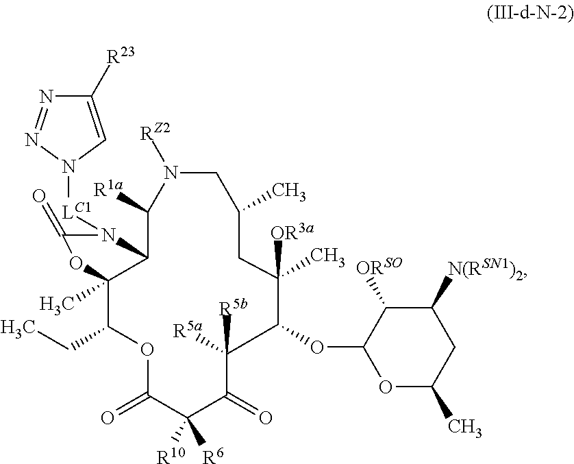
C1([R1a])C2C(C)(C(CC)OC(=O)C([R10])([R6])C(=O)C([R5a])([R5b])C(OC3OC(C)CC([N(RSN1)2])C3[ORSO])C(C)([OR3a])CC(C)CN1[RZ2])OC(=O)N2[LC1]N1C=C([R23])N=N1
